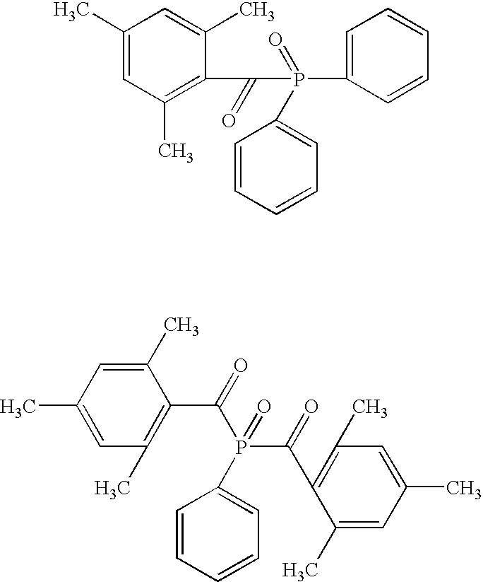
C1(C)=CC(C)=C(C(=O)P(=O)(C2=CC=CC=C2)C2=CC=CC=C2)C(C)=C1.C1(C)=CC(C)=CC(C)=C1C(=O)P(C(=O)C1=C(C)C=C(C)C=C1C)(=O)C1=CC=CC=C1
